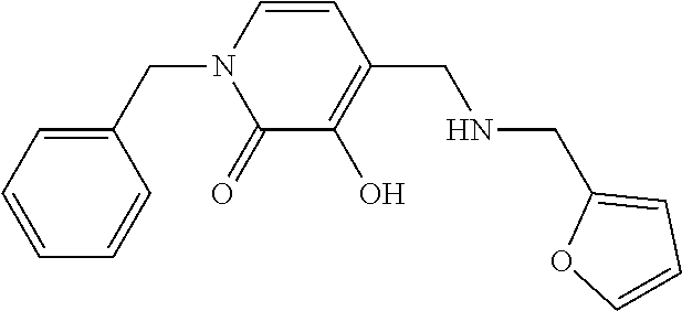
C1=CC=CC(CN2C(=O)C(O)=C(CNCC3=CC=CO3)C=C2)=C1
